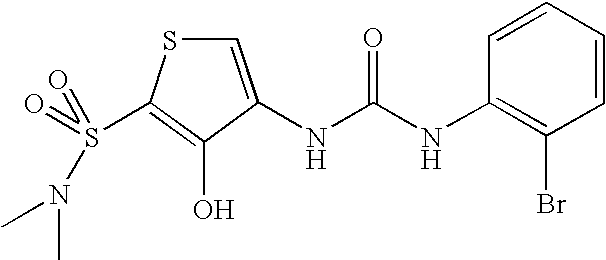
C1=C(NC(=O)NC2=C(Br)C=CC=C2)C(O)=C(S(=O)(N(C)C)=O)S1
